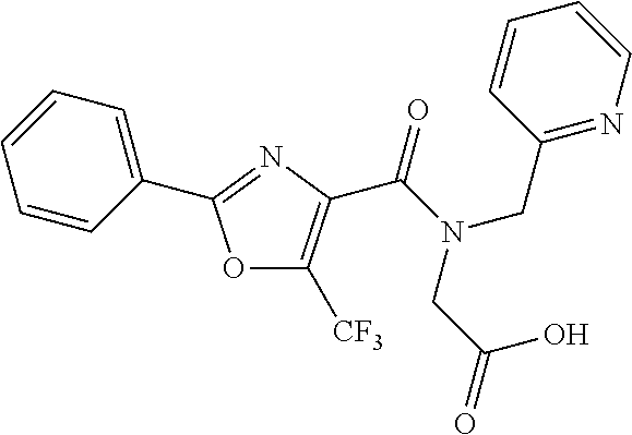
O1C([CF3])=C(C(N(CC(=O)O)CC2=NC=CC=C2)=O)N=C1C1=CC=CC=C1
